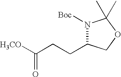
[H3CO]C(CCC1N([Boc])C(C)(C)OC1)=O
